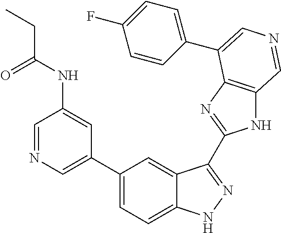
C1(C2=CN=CC(NC(CC)=O)=C2)=CC=C2C(=C1)C(C1=NC3=C(N1)C=NC=C3C1=CC=C(F)C=C1)=NN2
